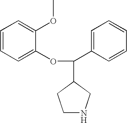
C1NCC(C(C2=CC=CC=C2)OC2=CC=CC=C2OC)C1
